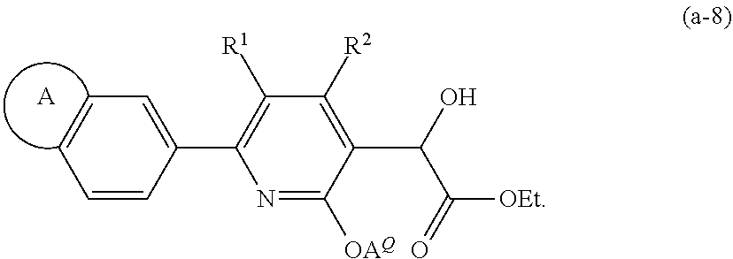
C1=CC=CC(C2=C([R1])C([R2])=C(C(O)C([OEt])=O)C([OAQ])=N2)=C1.[A]
